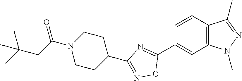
C1=CC2=C(C=C1C1=NC(C3CCN(C(CC(C)(C)C)=O)CC3)=NO1)N(C)N=C2C
